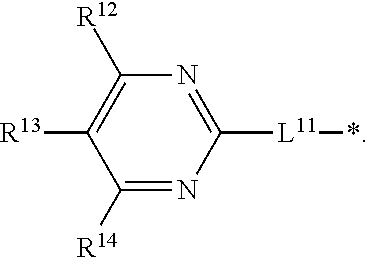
C1([R14])=NC([L11]*)=NC([R12])=C1[R13]
